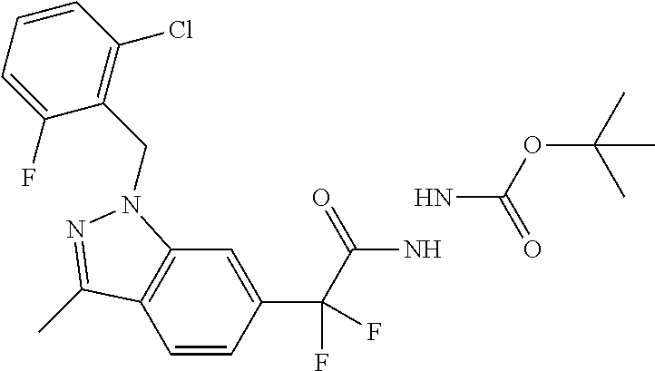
C1=CC(C(F)(C(=O)N)F)=CC2=C1C(C)=NN2CC1=C(Cl)C=CC=C1F.NC(OC(C)(C)C)=O
